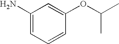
C1(N)=CC=CC(OC(C)C)=C1
